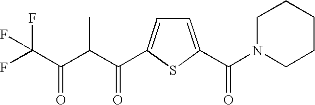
C1=C(C(N2CCCCC2)=O)SC(C(C(C(C(F)(F)F)=O)C)=O)=C1
